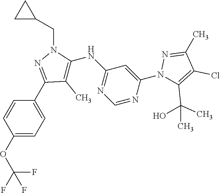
C1=CC(OC(F)(F)F)=CC=C1C1=NN(CC2CC2)C(NC2=NC=NC(N3C(C(O)(C)C)=C(Cl)C(C)=N3)=C2)=C1C
